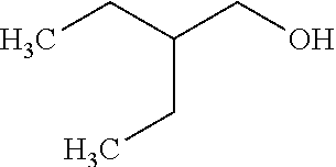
CCC(CO)CC
